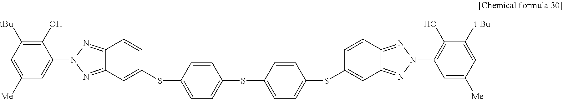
C1=C(SC2=CC=C(SC3=CC4=NN(C5=CC([Me])=CC([tBu])=C5O)N=C4C=C3)C=C2)C=CC(SC2=CC3=NN(C4=C(O)C([t-Bu])=CC([Me])=C4)N=C3C=C2)=C1
